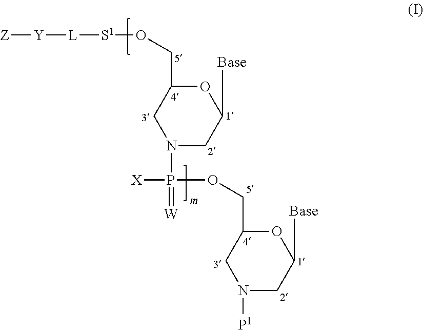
C1([Base])OC(CO[S1][L][Y][Z])CN(P(=[W])(OCC2OC([Base])CN([P1])C2)[X])C1
